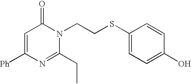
C1(CC)=NC([Ph])=CC(=O)N1CCSC1=CC=C(O)C=C1
